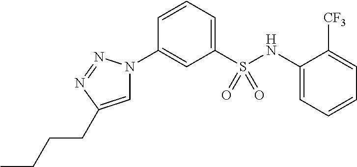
C1(S(NC2=CC=CC=C2[CF3])(=O)=O)=CC=CC(N2C=C(CCCC)N=N2)=C1
